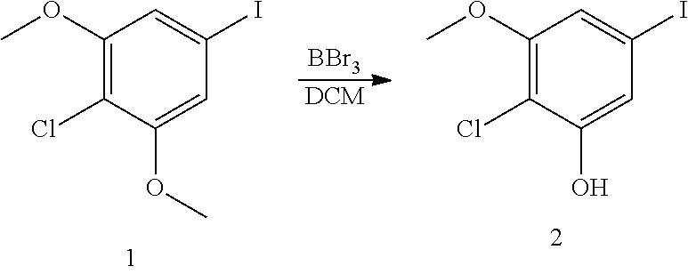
C1(OC)=C(Cl)C(OC)=CC(I)=C1.[DCM].[BBr3].C1(OC)=C(Cl)C(O)=CC(I)=C1
